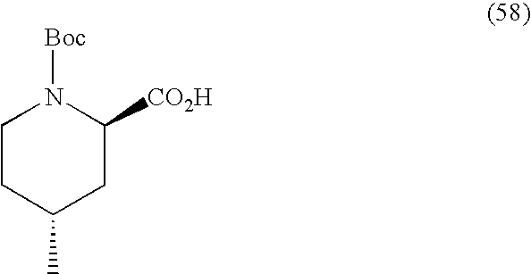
N1([Boc])CCC(C)CC1[CO2H]
